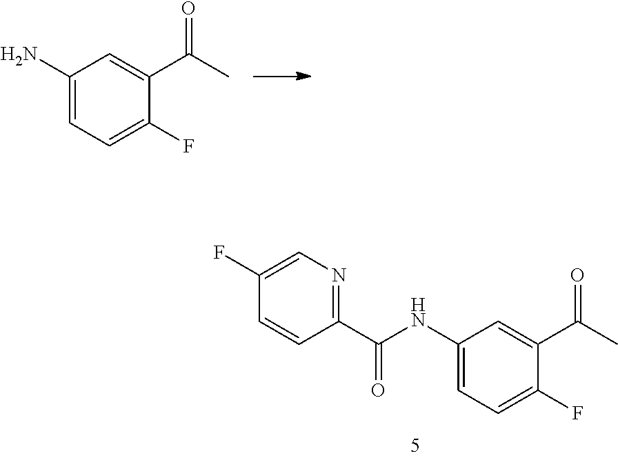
C1(N)=CC=C(F)C(C(=O)C)=C1.C1(F)=CN=C(C(=O)NC2=CC=C(F)C(C(=O)C)=C2)C=C1
